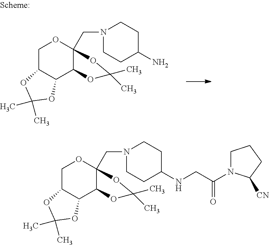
C1C2C(C3C(CN4CCC(N)CC4)(O1)OC(C)(C)O3)OC(C)(C)O2.C1C2C(C3C(CN4CCC(NCC(N5CCCC5[CN])=O)CC4)(O1)OC(C)(C)O3)OC(C)(C)O2
